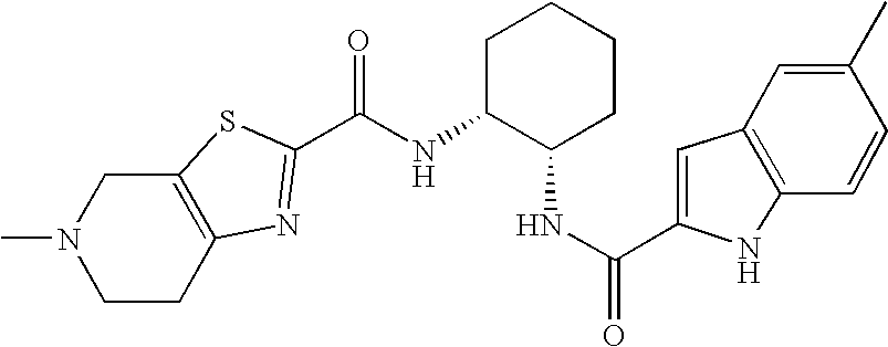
C12=C(SC(C(NC3C(NC(=O)C4=CC5=C(N4)C=CC(C)=C5)CCCC3)=O)=N1)CN(C)CC2
